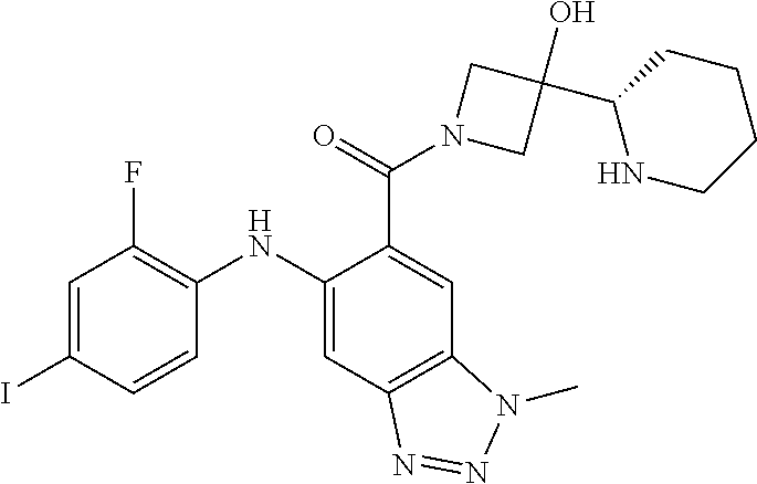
C1=C(I)C=CC(NC2=CC3=C(C=C2C(=O)N2CC(C4NCCCC4)(O)C2)N(C)N=N3)=C1F
